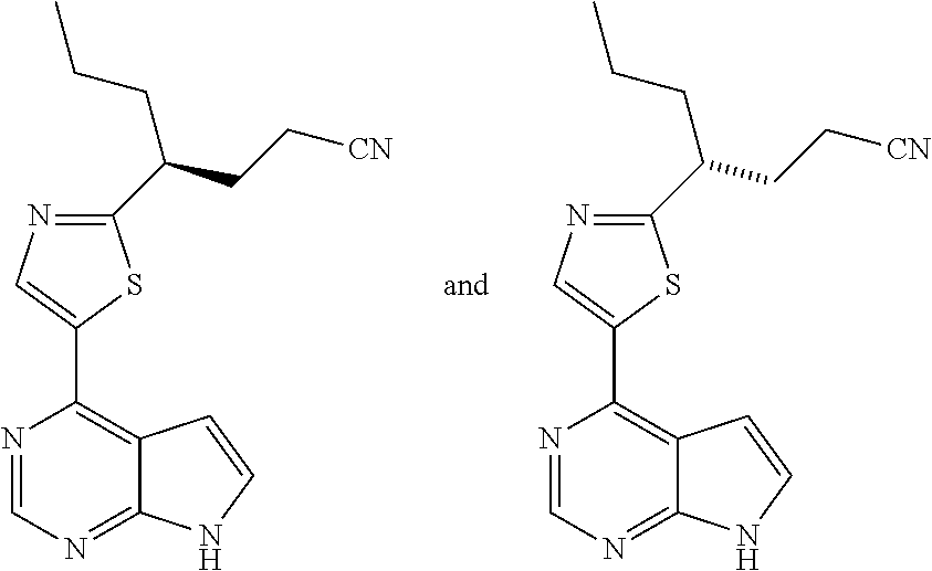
N1=CN=C2C(=C1C1=CN=C(C(CC[CN])CCC)S1)C=CN2.N1=CN=C2C(=C1C1=CN=C(C(CC[CN])CCC)S1)C=CN2
